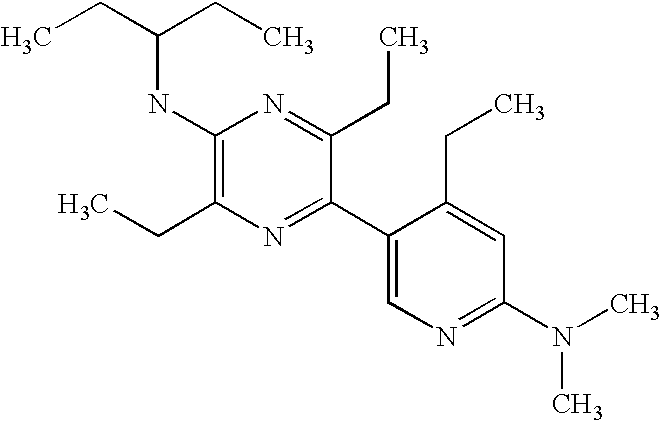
CCC(CC)NC1=C(CC)N=C(C2=CN=C(N(C)C)C=C2CC)C(CC)=N1
